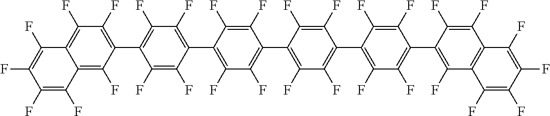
C1(C2=C(F)C(F)=C(C3=C(F)C(F)=C4C(=C3F)C(F)=C(F)C(F)=C4F)C(F)=C2F)=C(F)C(F)=C(C2=C(F)C(F)=C(C3=C(F)C(F)=C(C4=C(F)C5=C(C(F)=C4F)C(F)=C(F)C(F)=C5F)C(F)=C3F)C(F)=C2F)C(F)=C1F
